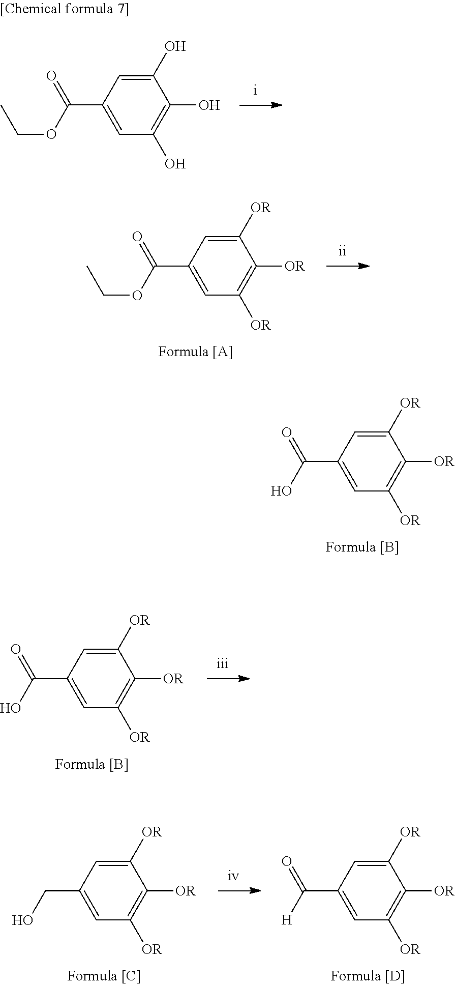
C1(O)=CC(C(=O)OCC)=CC(O)=C1O.C1([OR])=CC(C(=O)OCC)=CC([OR])=C1[OR].C1([OR])=CC(C(=O)O)=CC([OR])=C1[OR].C1([OR])=CC(C(=O)O)=CC([OR])=C1[OR].C1([OR])=CC(CO)=CC([OR])=C1[OR].C1([OR])=CC(C([H])=O)=CC([OR])=C1[OR]
